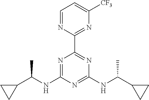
N1=C(NC(C2CC2)C)N=C(NC(C2CC2)C)N=C1C1=NC([CF3])=CC=N1
